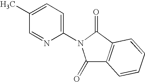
C1=NC(N2C(=O)C3=C(C2=O)C=CC=C3)=CC=C1C
